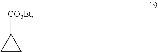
C1CC1[CO2Et]
